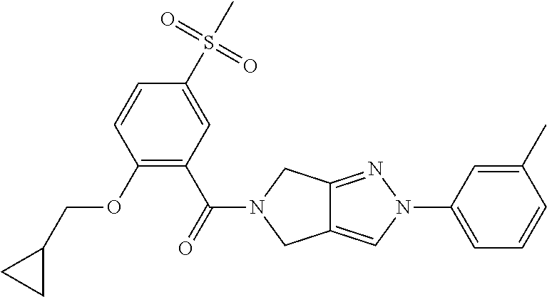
O(C1=C(C(=O)N2CC3=CN(C4=CC=CC(C)=C4)N=C3C2)C=C(S(C)(=O)=O)C=C1)CC1CC1
